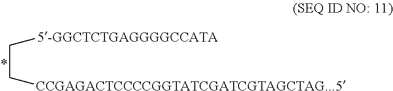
C(C[CCGAGACTCCCCGGTATCGATCGTAGCTAG...5])[5-GGCTCTGAGGGGCCATA]
